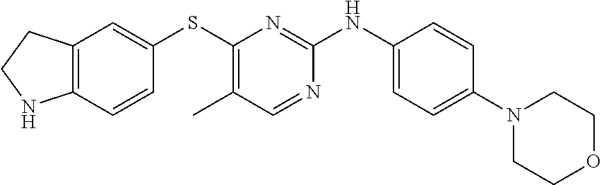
C12=C(C=CC(SC3=C(C)C=NC(NC4=CC=C(N5CCOCC5)C=C4)=N3)=C1)NCC2
